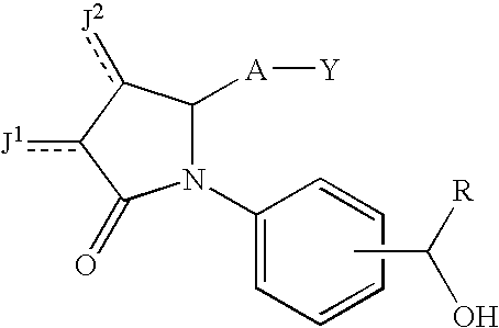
N1(C2=CC=CC=C2)C([A][Y])c([J2])-c([J1])C1=O.CC([R])O
